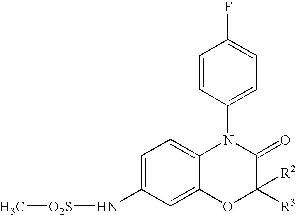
C[O2S]NC1=CC=C2C(=C1)OC([R3])([R2])C(=O)N2C1=CC=C(F)C=C1
